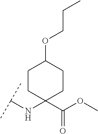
C(NC1(C(OC)=O)CCC(OCCC)CC1)(C)C
